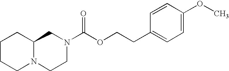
C12N(CCN(C(OCCC3=CC=C(OC)C=C3)=O)C1)CCCC2
